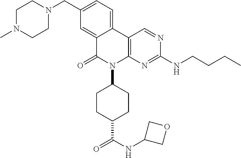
CN1CCN(CC2=CC=C3C(=C2)C(=O)N(C2CCC(C(NC4COC4)=O)CC2)C2=C3C=NC(NCCCC)=N2)CC1
